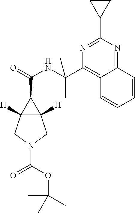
C12([H])C([H])(C1C(=O)NC(C1=C3C(=NC(C4CC4)=N1)C=CC=C3)(C)C)CN(C(OC(C)(C)C)=O)C2
